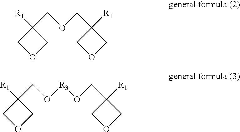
[R1]C1(CO[R3]OCC2([R1])COC2)COC1.[R1]C1(COCC2([R1])COC2)COC1
